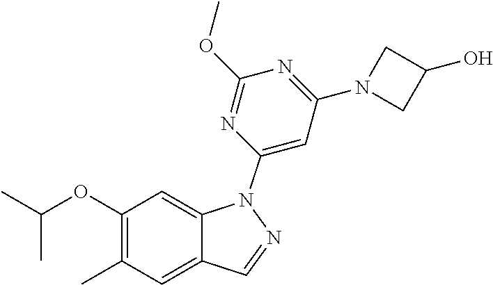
C(C)(OC1=C(C)C=C2C(=C1)N(C1=CC(N3CC(O)C3)=NC(OC)=N1)N=C2)C
